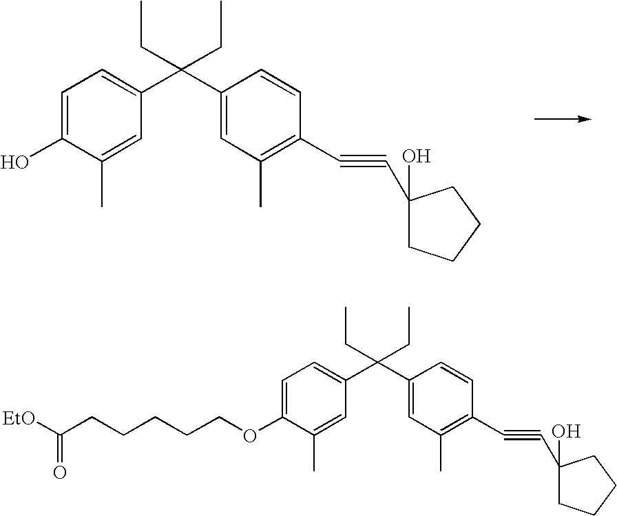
C1=C(OCCCCCC([EtO])=O)C(C)=CC(C(C2=CC(C)=C(C#CC3(O)CCCC3)C=C2)(CC)CC)=C1.C1=C(O)C(C)=CC(C(C2=CC(C)=C(C#CC3(O)CCCC3)C=C2)(CC)CC)=C1
